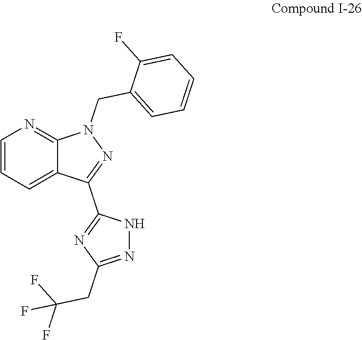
C1=CC=C2C(=N1)N(CC1=CC=CC=C1F)N=C2C1=NC(CC(F)(F)F)=NN1
